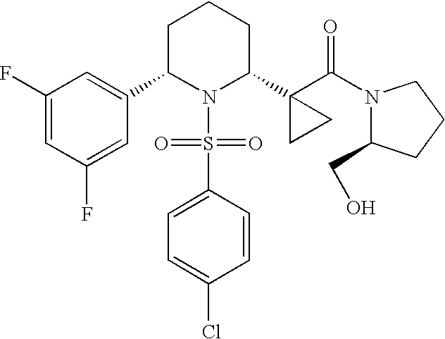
C1C(C2=CC(F)=CC(F)=C2)N(S(=O)(=O)C2=CC=C(Cl)C=C2)C(C2(C(=O)N3C(CO)CCC3)CC2)CC1
